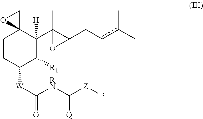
C1CC([W]C([RN]C([Q])[Z]P)=O)C([R1])C([H])(C2(C)C(Ccc(C)C)O2)C12CO2
